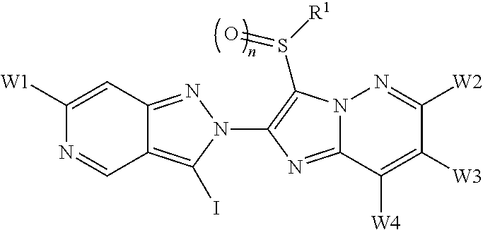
C1([W1])=CC2=NN(C3=C(S([R1])=O)N4C(=N3)C([W4])=C([W3])C([W2])=N4)C(I)=C2C=N1
